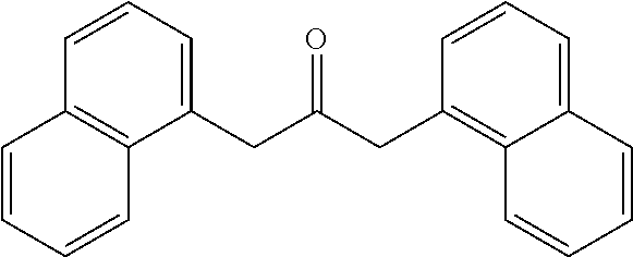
C1(CC(CC2=C3C(=CC=C2)C=CC=C3)=O)=CC=CC2=C1C=CC=C2
